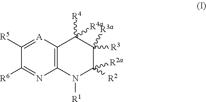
C12=C([A]=C([R5])C([R6])=N1)C([R4])([R4a])C([R3])([R3a])C([R2a])([R2])N2[R1]
